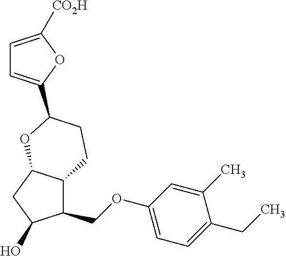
C1(COC2=CC=C(CC)C(C)=C2)C2C(CC1O)OC(C1=CC=C([CO2H])O1)CC2
